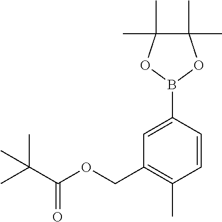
C1(B2OC(C)(C)C(C)(C)O2)=CC(COC(C(C)(C)C)=O)=C(C)C=C1
